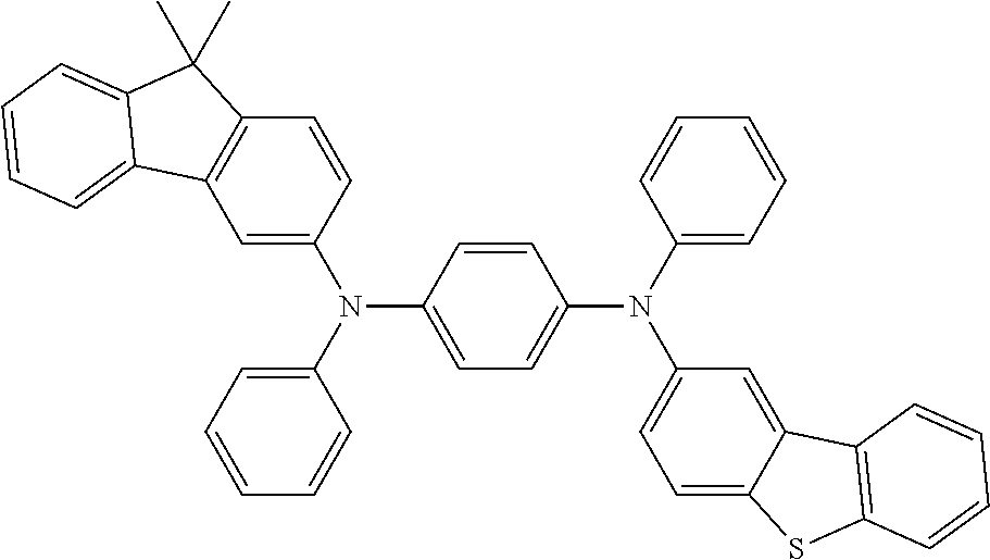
C1=C(N(C2=CC=CC=C2)C2=CC=C(N(C3=CC=CC=C3)C3=CC=C4C(=C3)C3=C(S4)C=CC=C3)C=C2)C=CC2=C1C1=CC=CC=C1C2(C)C
